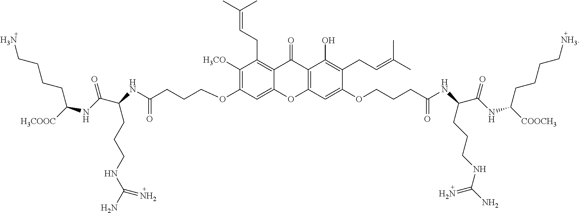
C1([H3CO])=C(OCCCC(NC(CCCNC(N)=N)C(NC([H3COOC])CCCCN)=O)=O)C=C2C(=C1CC=C(C)C)C(=O)C1=C(O2)C=C(OCCCC(NC(CCCNC(N)=N)C(NC([COOCH3])CCCC[NH3])=O)=O)C(CC=C(C)C)=C1O
